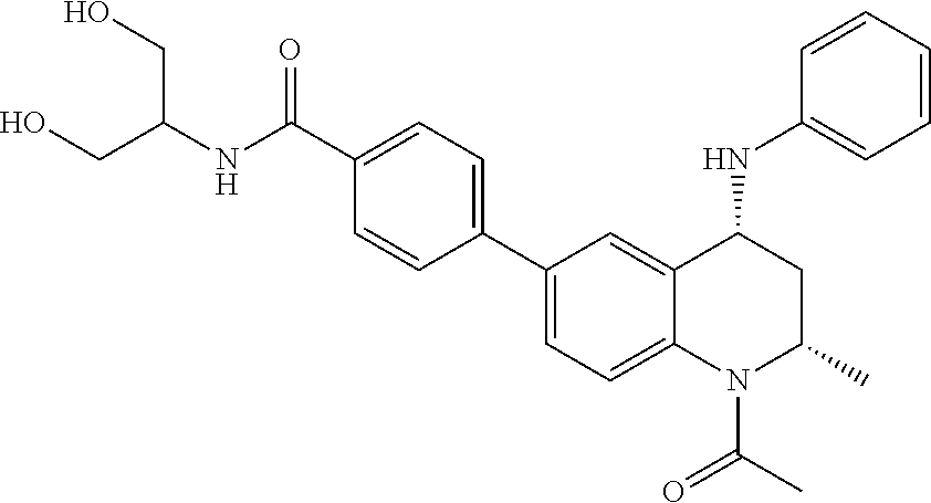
C(NC(C1=CC=C(C2=CC=C3C(=C2)C(NC2=CC=CC=C2)CC(C)N3C(C)=O)C=C1)=O)(CO)CO
